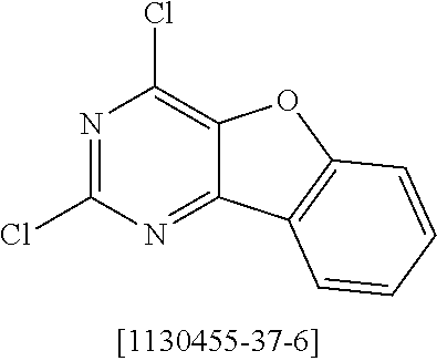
ClC1=NC(Cl)=C2C(=N1)C1=C(O2)C=CC=C1
